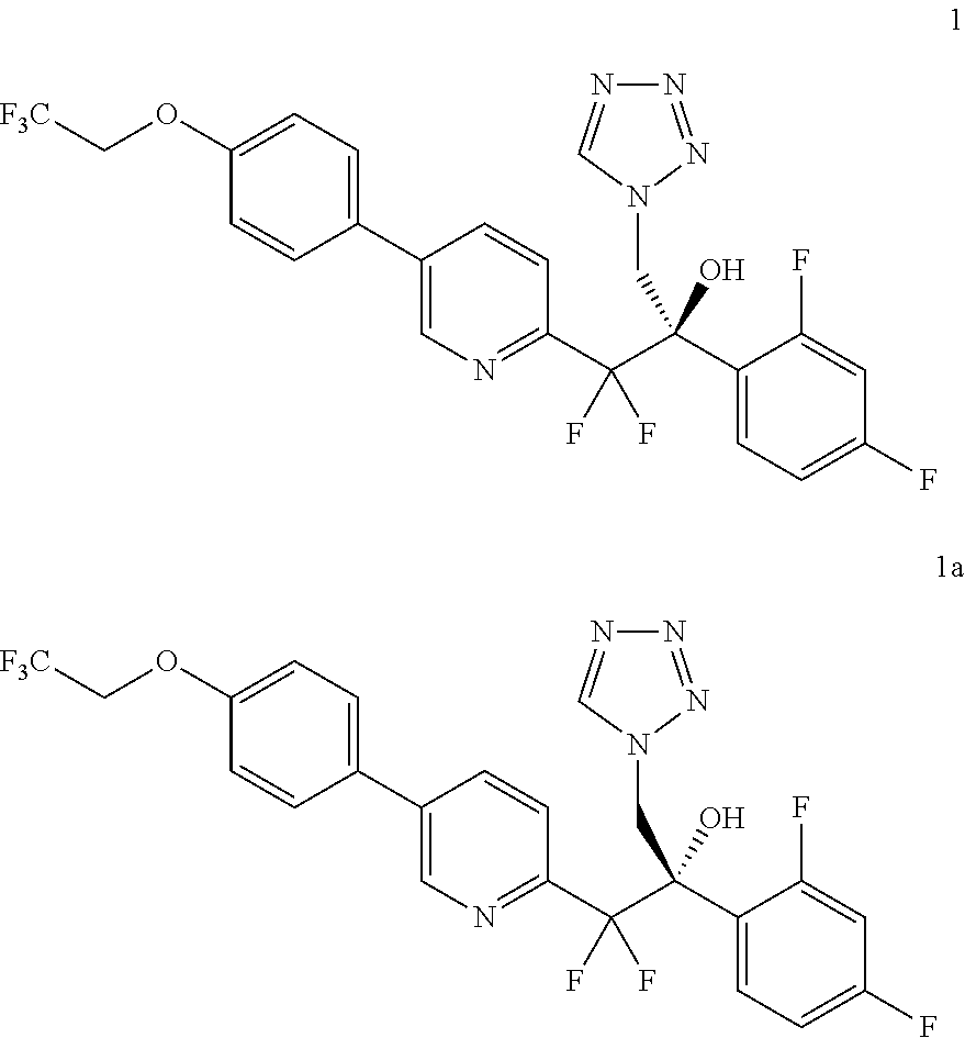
C1(C2=CN=C(C(C(C3=CC=C(F)C=C3F)(CN3N=NN=C3)O)(F)F)C=C2)=CC=C(OC[F3C])C=C1.C1(C2=CN=C(C(C(C3=CC=C(F)C=C3F)(CN3N=NN=C3)O)(F)F)C=C2)=CC=C(OC[F3C])C=C1
